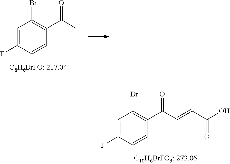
C1=C(F)C=CC(C(C)=O)=C1Br.C1=C(F)C=CC(C(C=CC(O)=O)=O)=C1Br
